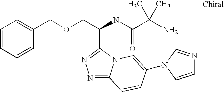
N1=C2N(C(C(COCC3=CC=CC=C3)NC(C(N)(C)C)=O)=N1)C=C(N1C=NC=C1)C=C2
